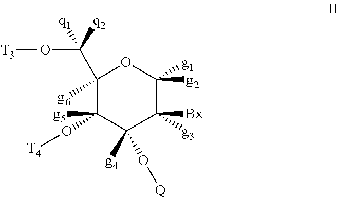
C1(C(O[T3])([q1])[q2])([g6])C(O[T4])([g5])C([g4])(O[Q])C([g3])([Bx])C([g1])([g2])O1
